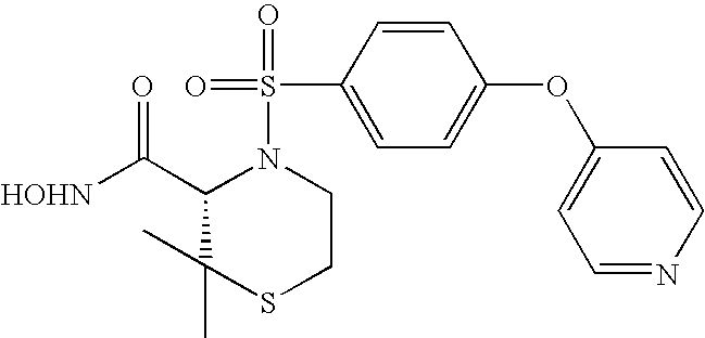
C1(C([HOHN])=O)C(C)(C)SCCN1S(=O)(=O)C1=CC=C(OC2=CC=NC=C2)C=C1
